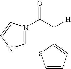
C1=CC=C(C(C(=O)N2=CNC=C2)[H])S1
